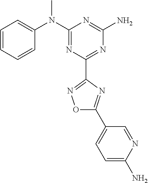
C1=CC=CC(N(C2=NC(C3=NOC(C4=CC=C(N)N=C4)=N3)=NC(N)=N2)C)=C1
